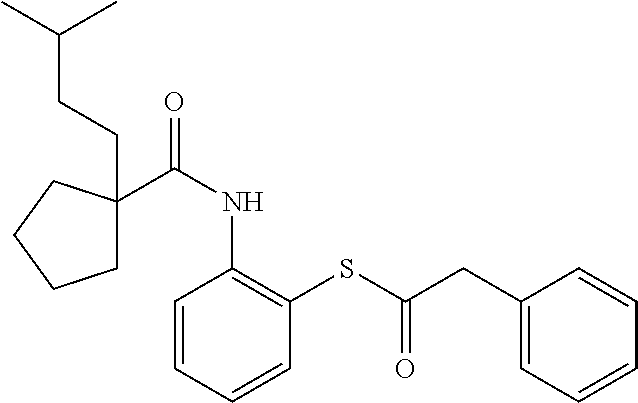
C1=CC=CC(SC(CC2=CC=CC=C2)=O)=C1NC(=O)C1(CCC(C)C)CCCC1
